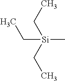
C([Si](C)(CC)CC)C
